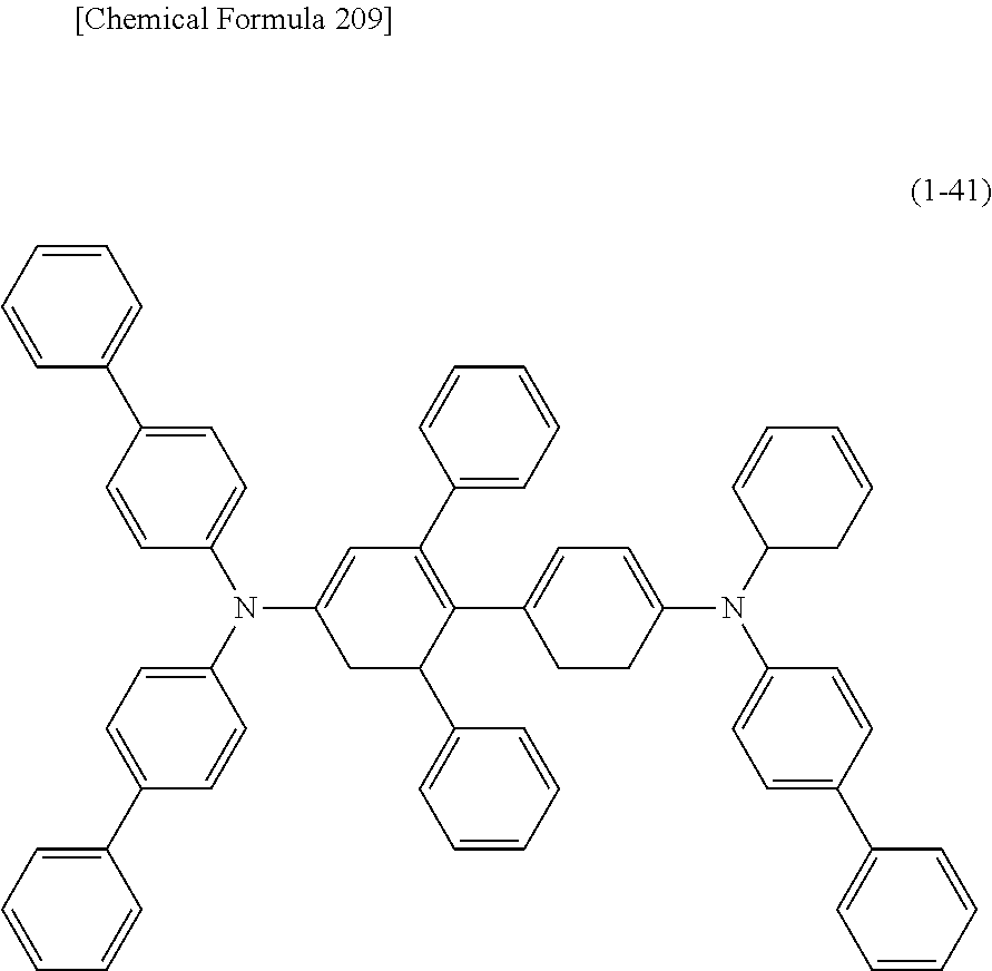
C1=CC(N(C2=CC=C(C3=CC=CC=C3)C=C2)C2=CC(C3=CC=CC=C3)=C(C3=CC=C(N(C4C=CC=CC4)C4=CC=C(C5=CC=CC=C5)C=C4)CC3)C(C3=CC=CC=C3)C2)=CC=C1C1=CC=CC=C1
